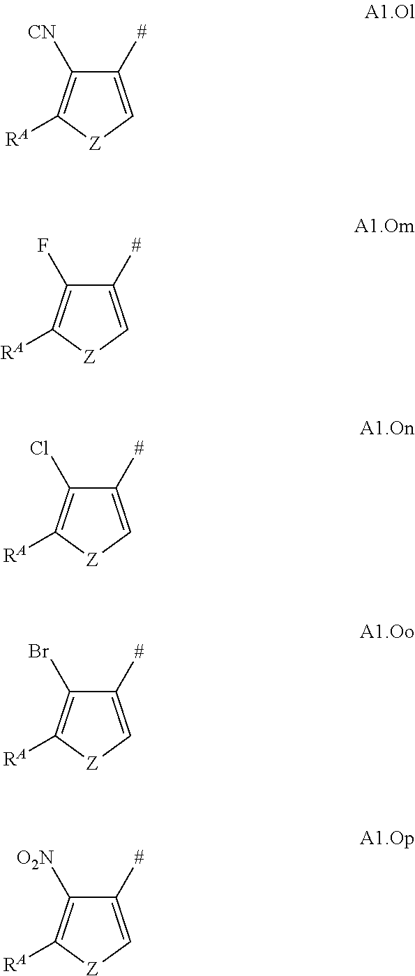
C1([#])=C[Z]C([RA])=C1[CN].C1([#])=C[Z]C([RA])=C1F.C1([#])=C[Z]C([RA])=C1Cl.C1([#])=C[Z]C([RA])=C1Br.C1([#])=C[Z]C([RA])=C1[O2N]
